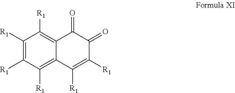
C1([R1])=C2C(=C([R1])C([R1])=C1[R1])C([R1])=C([R1])C(=O)C2=O
